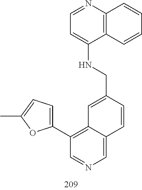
N(C1=CC=NC2=C1C=CC=C2)CC1=CC2=C(C3=CC=C(C)O3)C=NC=C2C=C1
